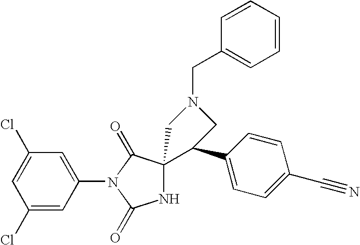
C1(Cl)=CC(Cl)=CC(N2C(=O)NC3(C2=O)C(C2=CC=C(C#N)C=C2)CN(CC2=CC=CC=C2)C3)=C1
